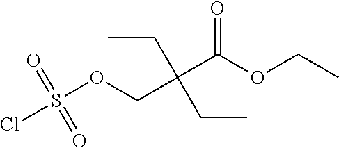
ClS(=O)(=O)OCC(CC)(CC)C(=O)OCC
